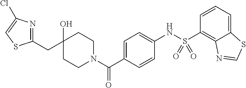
C1(CC2(O)CCN(C(=O)C3=CC=C(NS(C4=C5C(=CC=C4)SC=N5)(=O)=O)C=C3)CC2)=NC(Cl)=CS1
